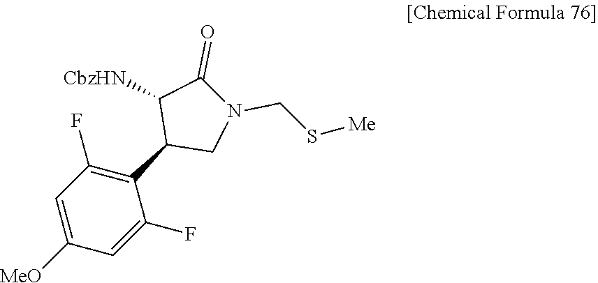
C1(F)=C(C2CN(CS[Me])C(=O)C2[CbzHN])C(F)=CC([MeO])=C1
